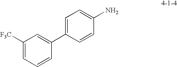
C1([F3C])=CC=CC(C2=CC=C(N)C=C2)=C1
